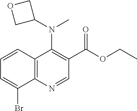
C1=CC2=C(C(Br)=C1)N=CC(C(=O)OCC)=C2N(C)C1COC1
